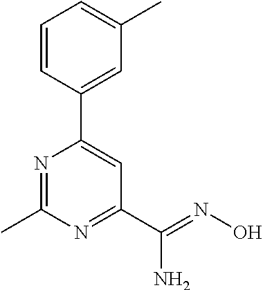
C1=CC(C2=CC(C(=NO)N)=NC(C)=N2)=CC(C)=C1
